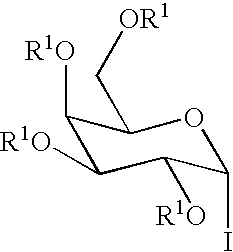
C1([R1O])C([R1O])C([R1O])C(I)OC1C[OR1]
